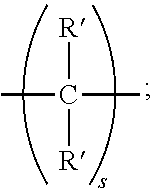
CC(C)([R])[R]
